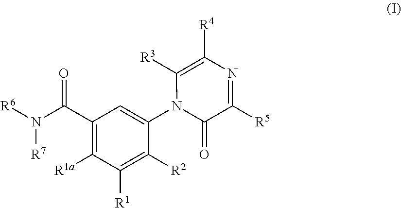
C1([R2])=C([R1])C([R1a])=C(C(N([R6])[R7])=O)C=C1N1C(=O)C([R5])=NC([R4])=C1[R3]
